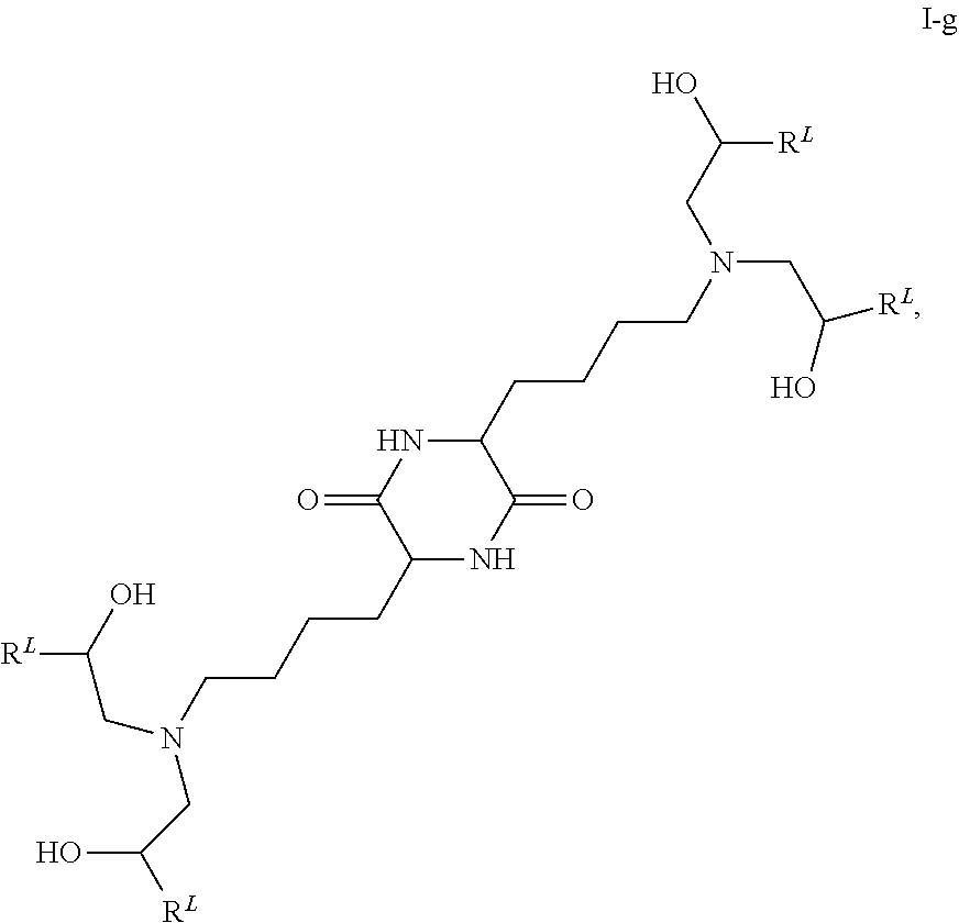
C1(CCCCN(CC([RL])O)CC(O)[RL])NC(=O)C(CCCCN(CC([RL])O)CC(O)[RL])NC1=O
